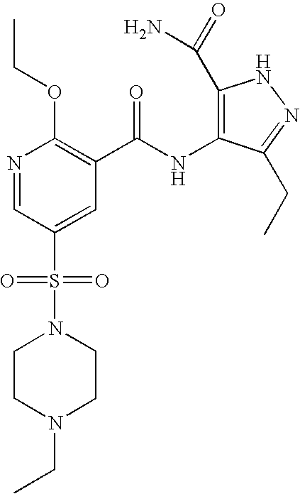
CCOC1=C(C(NC2=C(C(=O)N)NN=C2CC)=O)C=C(S(N2CCN(CC)CC2)(=O)=O)C=N1
